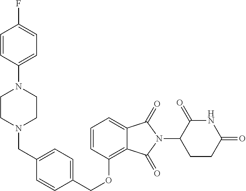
C1=CC(N2CCN(CC3=CC=C(COC4=C5C(=CC=C4)C(=O)N(C4CCC(=O)NC4=O)C5=O)C=C3)CC2)=CC=C1F
